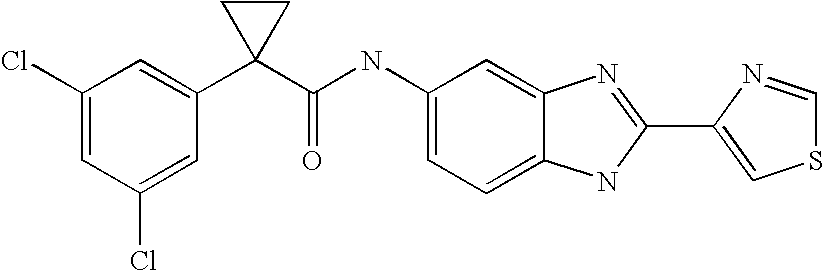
C1=C2C(=CC=C1NC(C1(C3=CC(Cl)=CC(Cl)=C3)CC1)=O)NC(C1=CSC=N1)=N2
